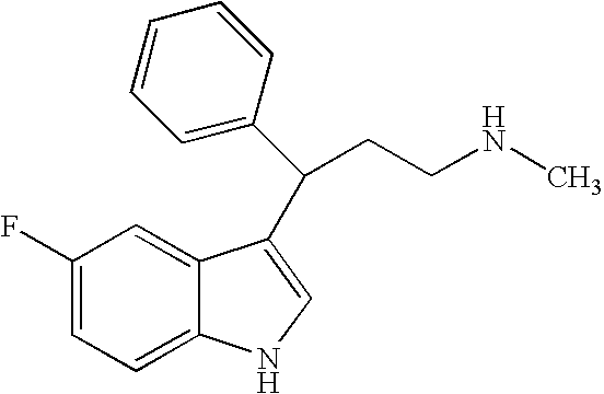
C1(F)=CC=C2C(=C1)C(C(C1=CC=CC=C1)CCNC)=CN2
